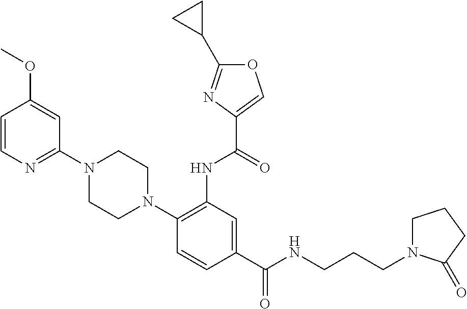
C1(C(NCCCN2CCCC2=O)=O)=CC(NC(=O)C2=COC(C3CC3)=N2)=C(N2CCN(C3=NC=CC(OC)=C3)CC2)C=C1
